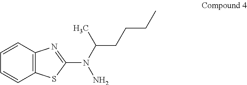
C12=C(C=CC=C1)N=C(N(C(C)CCCC)N)S2
